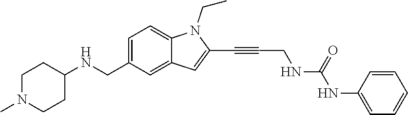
C1=C(CNC2CCN(C)CC2)C=C2C(=C1)N(CC)C(C#CCNC(=O)NC1=CC=CC=C1)=C2
